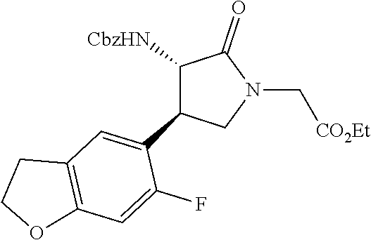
C12=C(OCC1)C=C(F)C(C1C([CbzHN])C(=O)N(C[CO2Et])C1)=C2
